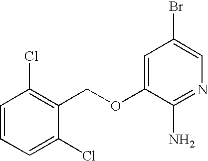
C1=CC=C(Cl)C(COC2=CC(Br)=CN=C2N)=C1Cl
